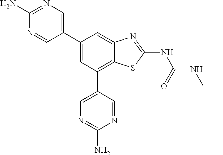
C1(C2=CN=C(N)N=C2)=CC(C2=CN=C(N)N=C2)=C2C(=C1)N=C(NC(=O)NCC)S2
